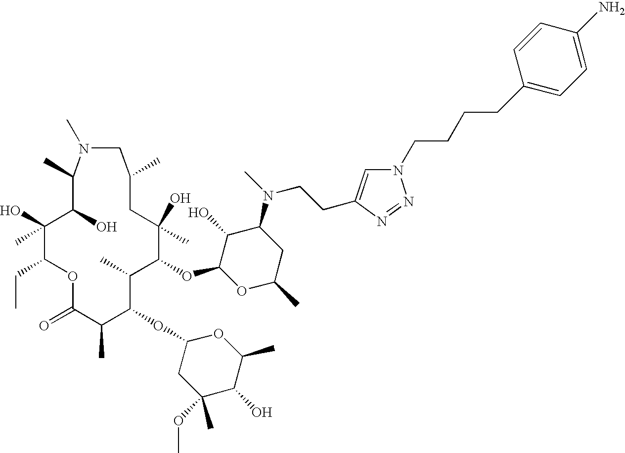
C1(O)(C)C(CC)OC(=O)C(C)C(OC2CC(OC)(C)C(O)C(C)O2)C(C)C(OC2C(O)C(N(CCC3=CN(CCCCC4=CC=C(N)C=C4)N=N3)C)CC(C)O2)C(C)(O)CC(C)CN(C)C(C)C1O
